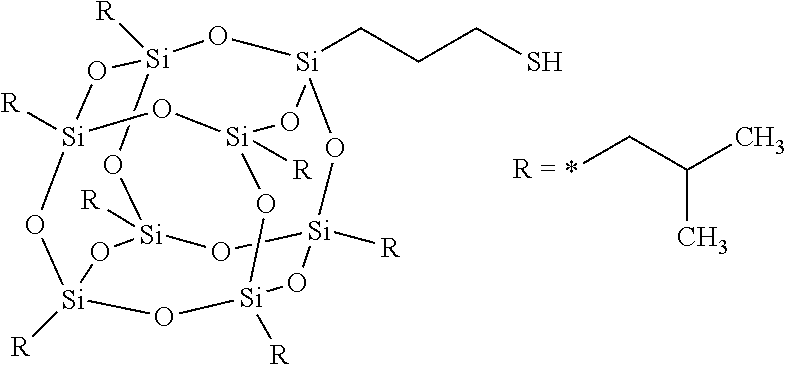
[Si]12([R])O[Si]3([R])O[Si]4([R])O[Si]([R])(O1)O[Si]1(CCCS)O[Si]([R])(O2)O[Si]([R])(O3)O[Si]([R])(O4)O1.*CC(C)C
